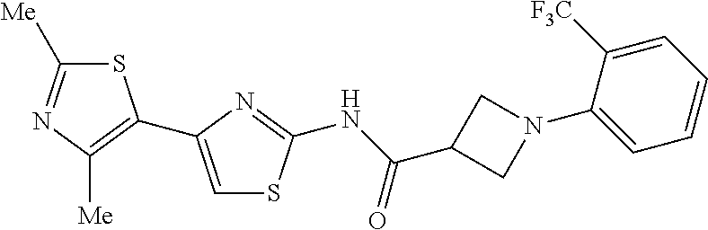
S1C([Me])=NC([Me])=C1C1=CSC(NC(=O)C2CN(C3=CC=CC=C3[CF3])C2)=N1
